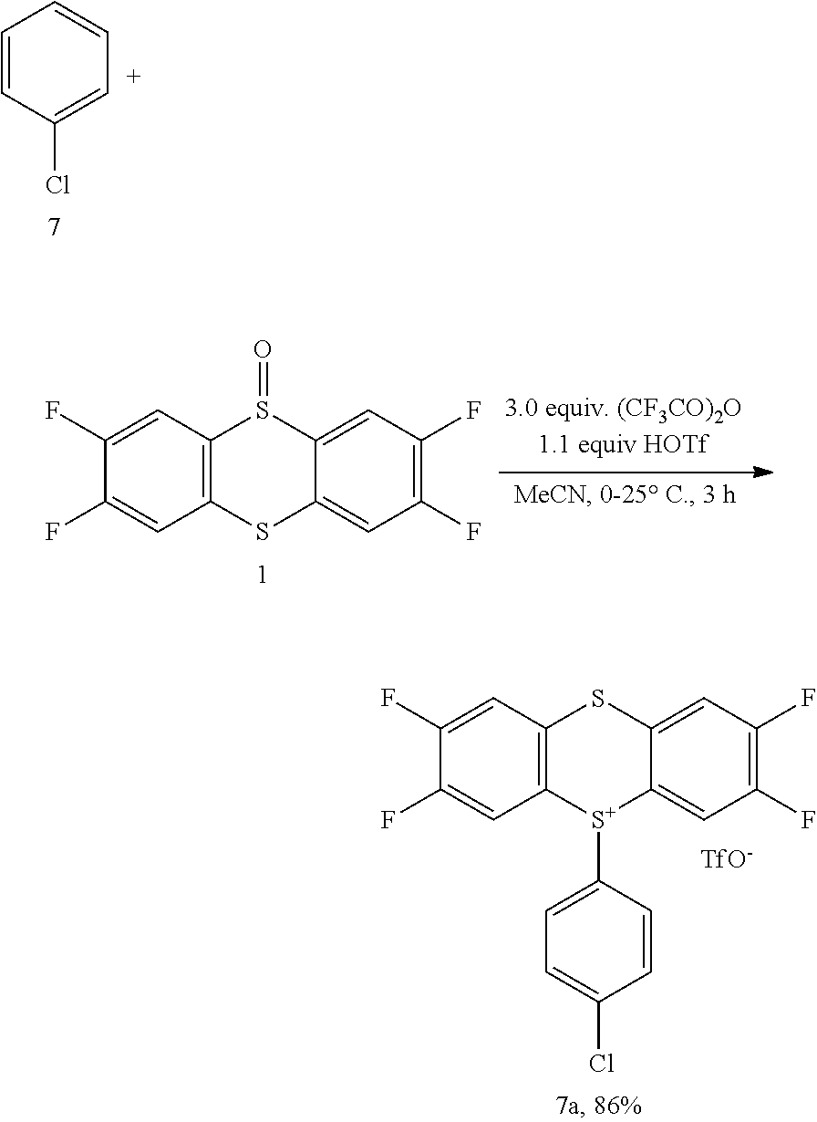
C1(F)=CC2=C(C=C1F)SC1=CC(F)=C(F)C=C1S2=O.C1(F)=CC2=C(C=C1F)[S+](C1=CC=C(Cl)C=C1)C1=CC(F)=C(F)C=C1S2.[TfO-].C1=CC(Cl)=CC=C1
